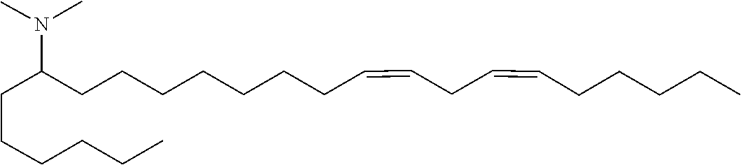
C(CCC(N(C)C)CCCCCCCC=CCC=CCCCCC)CCC
